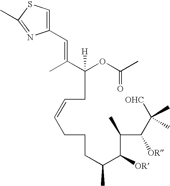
C(OC(C)=O)([H])(CC=CCCCC(C(C(C(C([OHC])(C)C)[OR])C)[OR])C)C(C)=CC1=CSC(C)=N1
